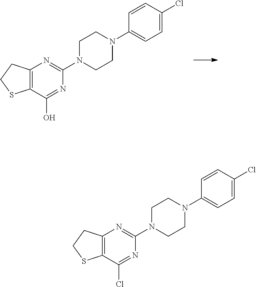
C12=C(C(O)=NC(N3CCN(C4=CC=C(Cl)C=C4)CC3)=N1)SCC2.C12=C(C(Cl)=NC(N3CCN(C4=CC=C(Cl)C=C4)CC3)=N1)SCC2
